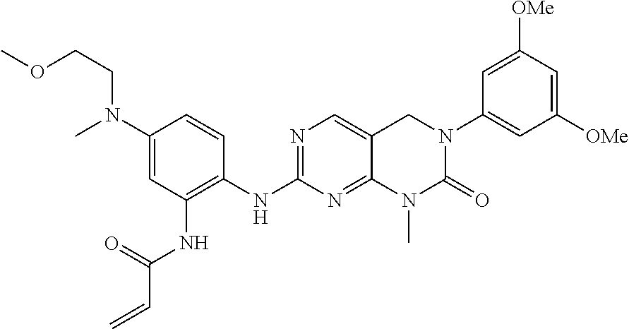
N1=C(NC2=C(NC(C=C)=O)C=C(N(C)CCOC)C=C2)N=C2N(C)C(=O)N(C3=CC([OMe])=CC([OMe])=C3)CC2=C1
